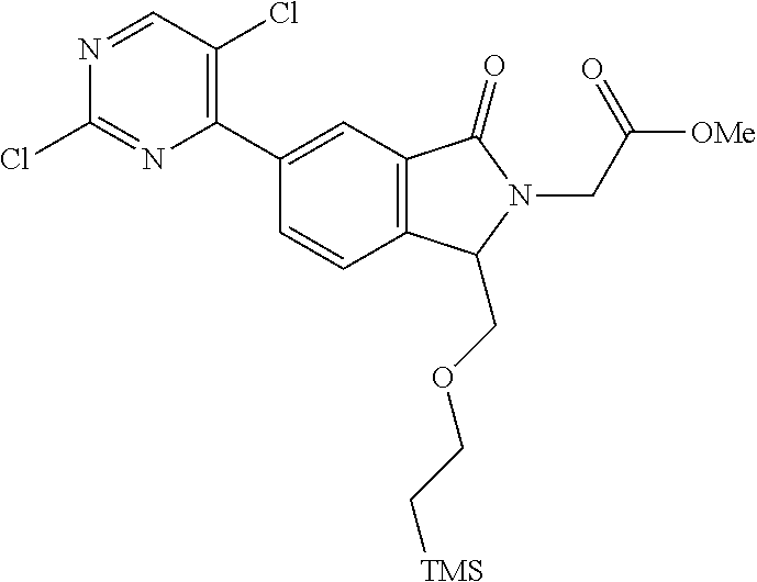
C1=CC(C2=C(Cl)C=NC(Cl)=N2)=CC2=C1C(COCC[TMS])N(CC([OMe])=O)C2=O
